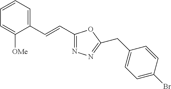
C1=CC=C(C=CC2=NN=C(CC3=CC=C(Br)C=C3)O2)C([OMe])=C1
